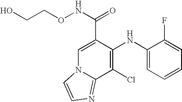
C1(NC2=C(Cl)C3=NC=CN3C=C2C(NOCCO)=O)=CC=CC=C1F
